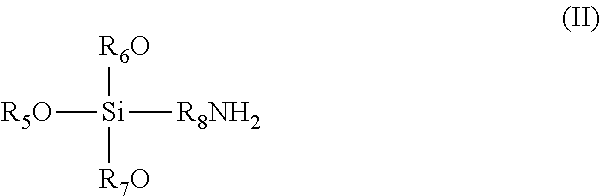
[R5O][Si]([R8NH2])([R6O])[R7O]
